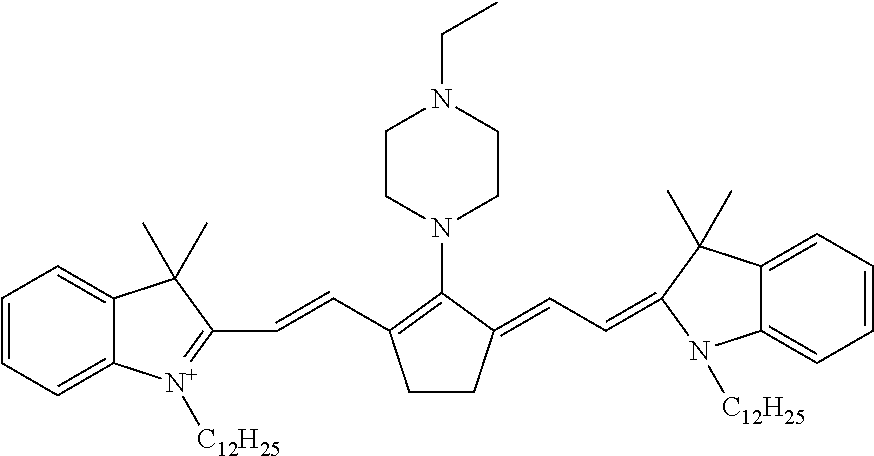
C1=CC=C2C(=C1)C(C)(C)C(C=CC1=C(N3CCN(CC)CC3)C(=CC=C3N([C12H25])C4=CC=CC=C4C3(C)C)CC1)=[N+]2[C12H25]
